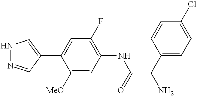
N1N=CC(C2=CC(F)=C(NC(C(C3=CC=C(Cl)C=C3)N)=O)C=C2[MeO])=C1
